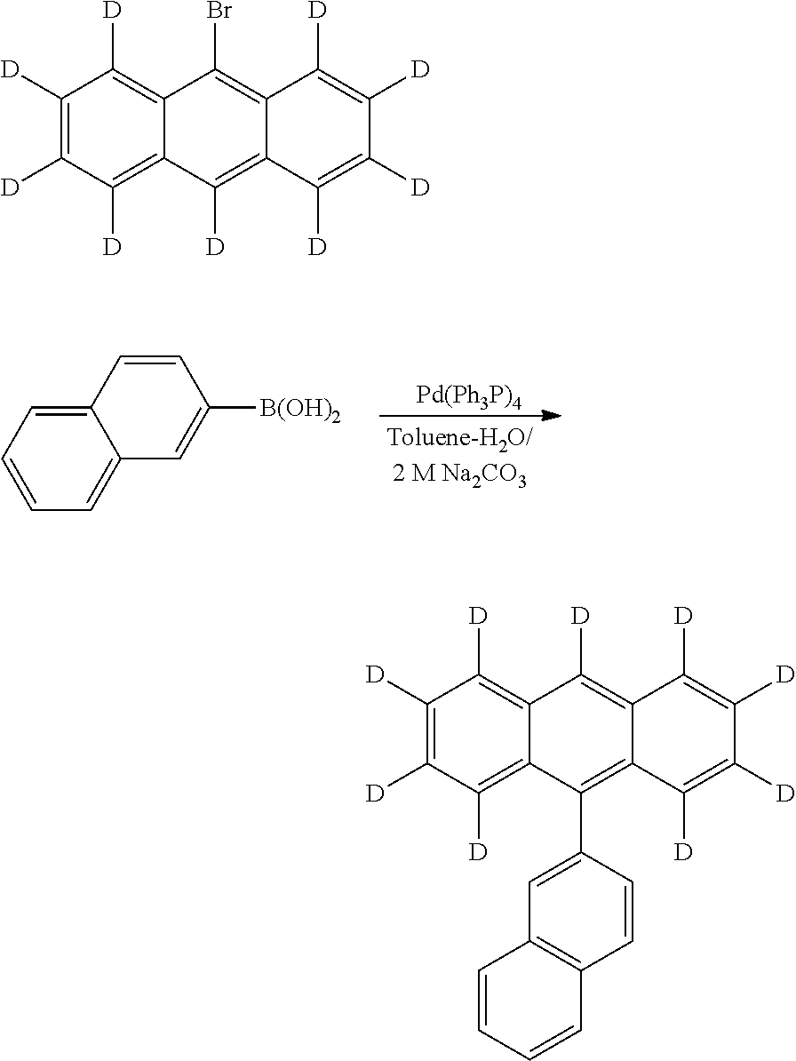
C12=CC=CC=C1C=C([B(OH)2])C=C2.[Pd(Ph3P)4].C1([D])=C([D])C([D])=C2C(=C1[D])C(Br)=C1C(=C2[D])C([D])=C([D])C([D])=C1[D].C1([D])=C([D])C([D])=C2C(=C1[D])C([D])=C1C(=C2C2=CC3=C(C=C2)C=CC=C3)C([D])=C([D])C([D])=C1[D]
